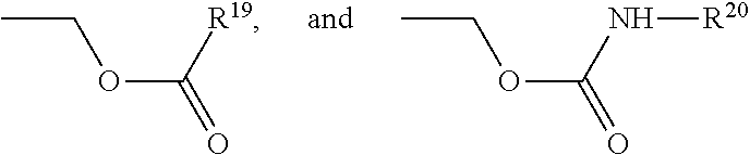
CCOC(=O)[R19].CCOC(=O)N[R20]
